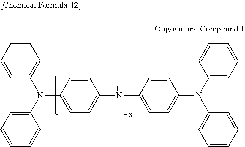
C1=CC=CC(N(C2=CC=CC=C2)C2=CC=C(NC3=CC=C(N(C4=CC=CC=C4)C4=CC=CC=C4)C=C3)C=C2)=C1
